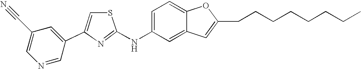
C1=C(C#N)C=C(C2=CSC(NC3=CC=C4C(=C3)C=C(CCCCCCCC)O4)=N2)C=N1
